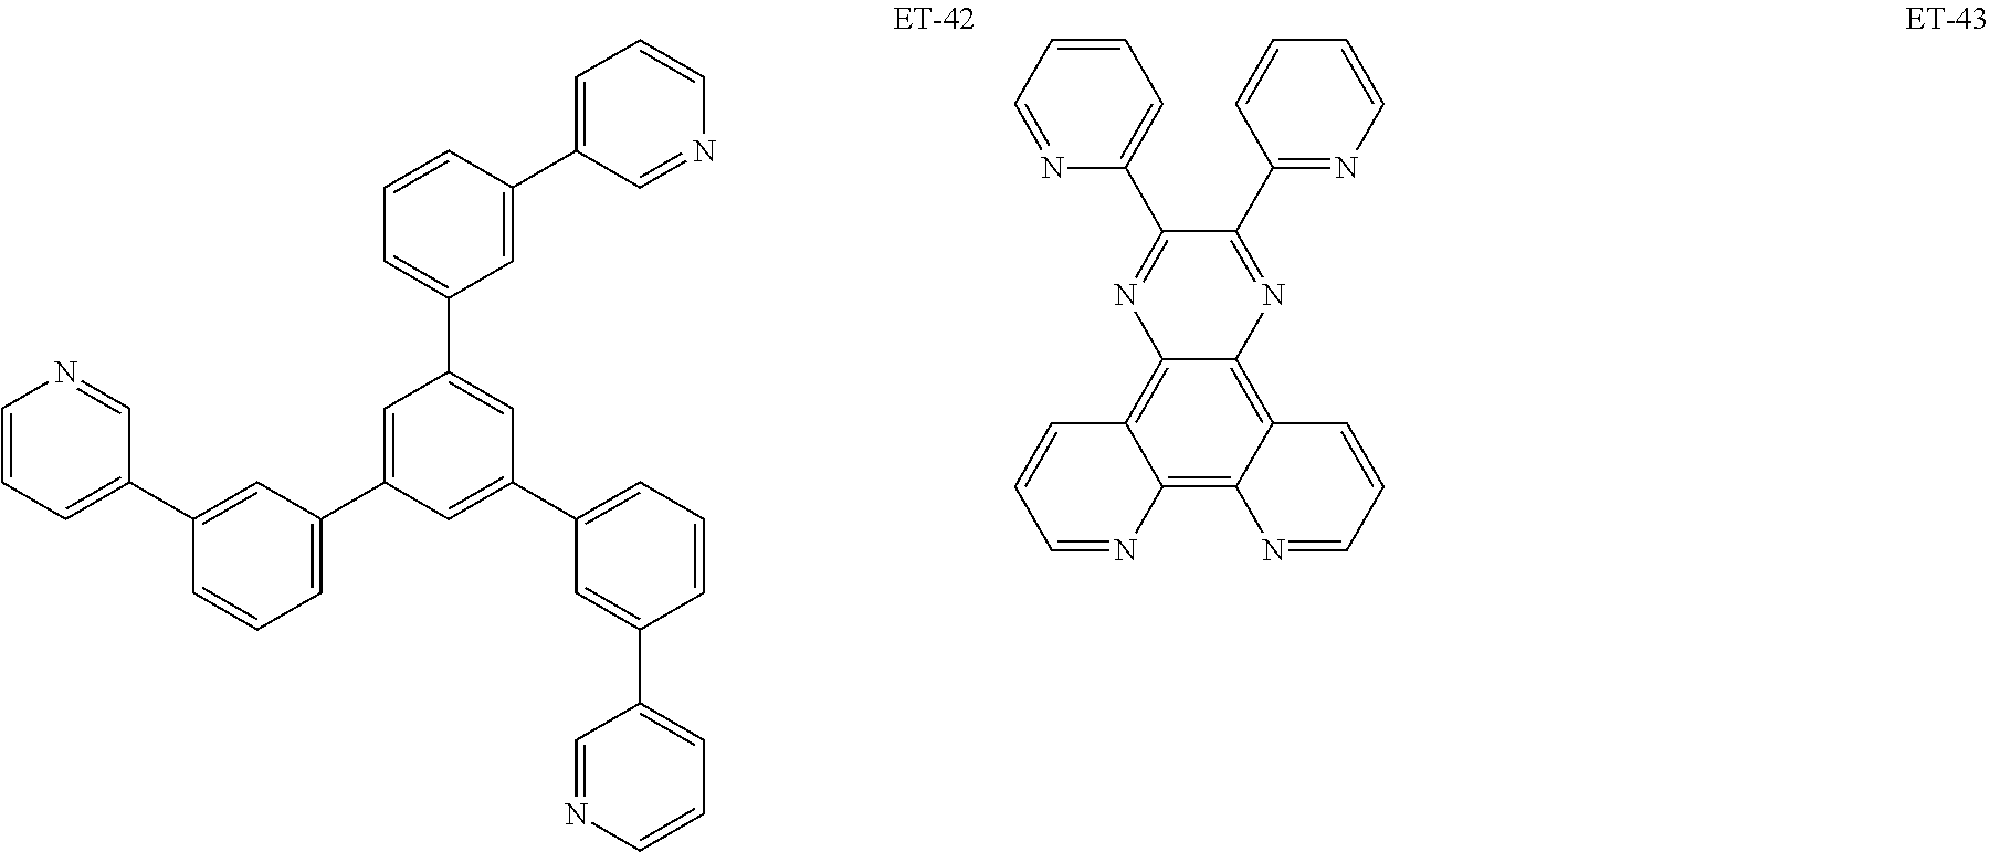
C1=C(C2=CC(C3=CC(C4=CC=CC(C5=CC=CN=C5)=C4)=CC(C4=CC=CC(C5=CC=CN=C5)=C4)=C3)=CC=C2)C=NC=C1.C12=C3C(=C4C(=C1C=CC=N2)N=C(C1=CC=CC=N1)C(C1=NC=CC=C1)=N4)C=CC=N3
